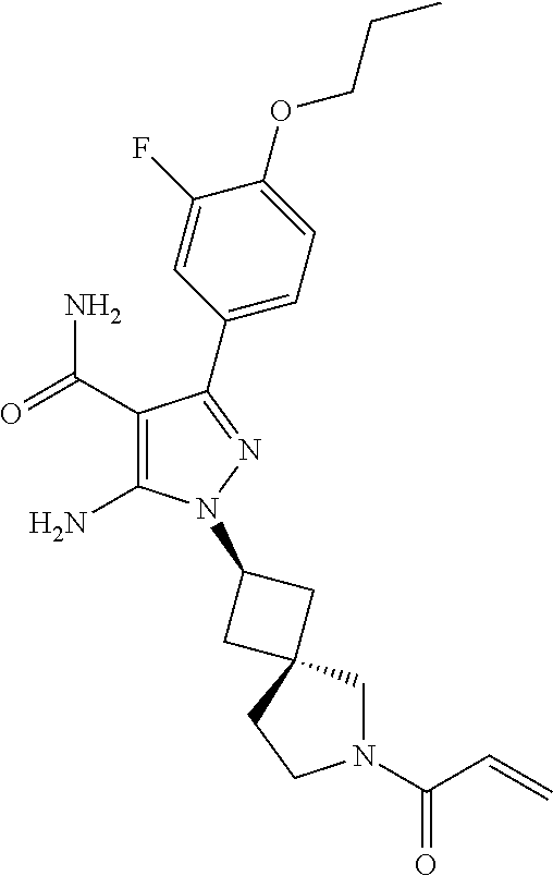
C1(C(=O)N)=C(N)N(C2CC3(C2)CN(C(C=C)=O)CC3)N=C1C1=CC=C(OCCC)C(F)=C1
